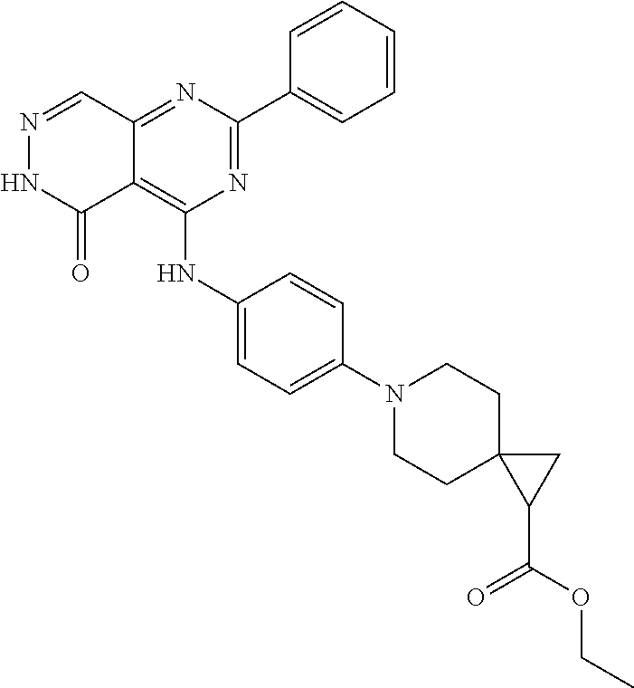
N1=C(C2=CC=CC=C2)N=C2C(=C1NC1=CC=C(N3CCC4(CC3)C(C(=O)OCC)C4)C=C1)C(=O)NN=C2
